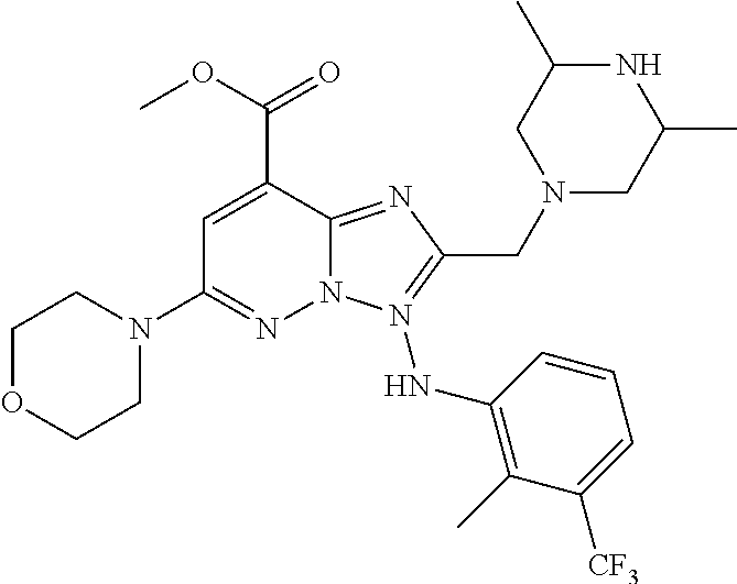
N12C(=NC(CN3CC(C)NC(C)C3)=N1NC1=C(C)C([CF3])=CC=C1)C(C(=O)OC)=CC(N1CCOCC1)=N2
